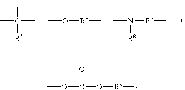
CN([R7]C)[R8].CO[R6]C.[H]C([R5])(C)C.COC(O[R9]C)=O
